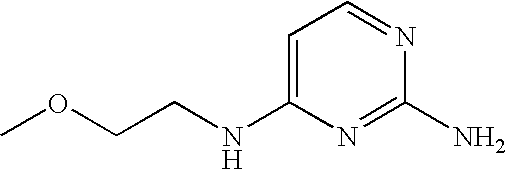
COCCNC1=CC=NC(N)=N1
